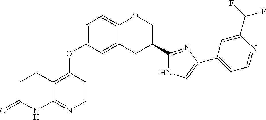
C1C(=O)NC2=NC=CC(OC3=CC=C4C(=C3)CC(C3=NC(C5=CC=NC(C(F)F)=C5)=CN3)CO4)=C2C1
